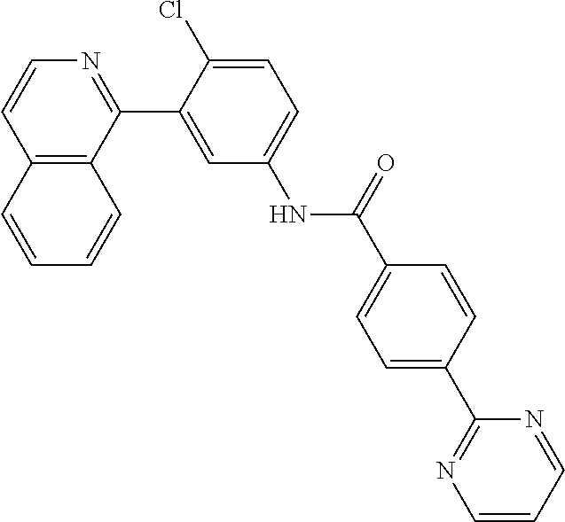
C12=C(C(C3=CC(NC(C4=CC=C(C5=NC=CC=N5)C=C4)=O)=CC=C3Cl)=NC=C1)C=CC=C2
